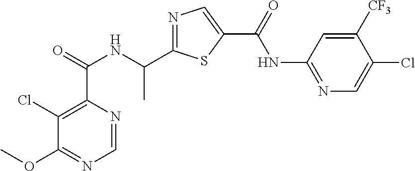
C1=NC(C(=O)NC(C2=NC=C(C(=O)NC3=NC=C(Cl)C([CF3])=C3)S2)C)=C(Cl)C(OC)=N1
